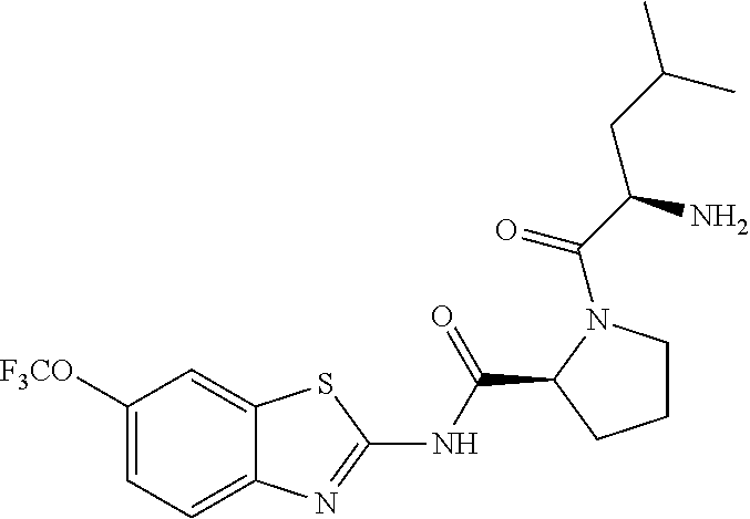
C1([F3CO])=CC=C2C(=C1)SC(NC(C1CCCN1C(=O)C(CC(C)C)N)=O)=N2
